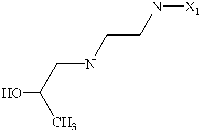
OC(CNCCN[X1])C
